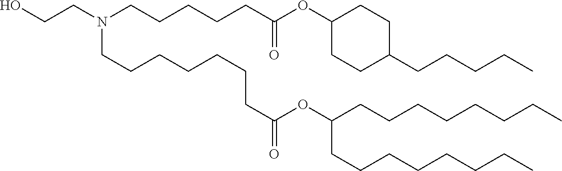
C(C(=O)OC(CCCCCCCC)CCCCCCCC)CCCCCCN(CCO)CCCCCC(=O)OC1CCC(CCCCC)CC1
